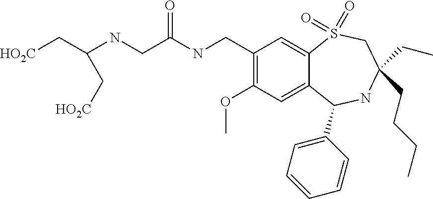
C1(CNC(=O)CNC(C[HO2C])C[HO2C])=C(OC)C=C2C(=C1)S(=O)(=O)CC(CC)(CCCC)NC2C1=CC=CC=C1
